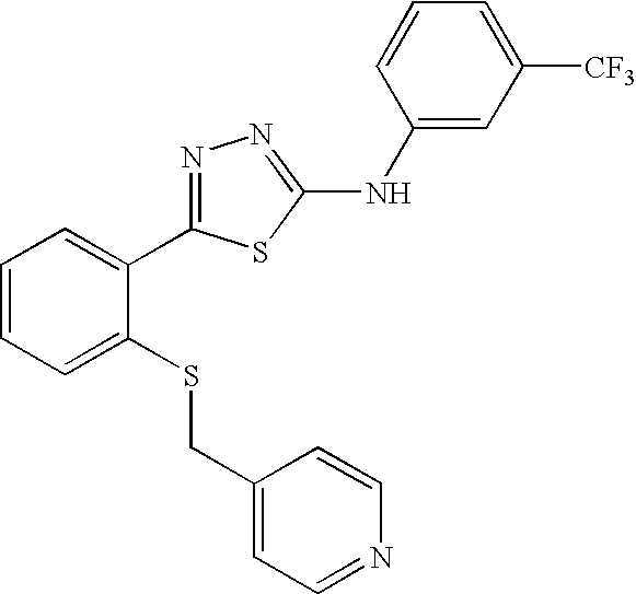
C1=CC=C([CF3])C=C1NC1=NN=C(C2=CC=CC=C2SCC2=CC=NC=C2)S1
